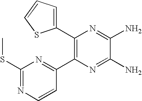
C1(C2=C(C3=NC(SC)=NC=C3)N=C(N)C(N)=N2)=CC=CS1
